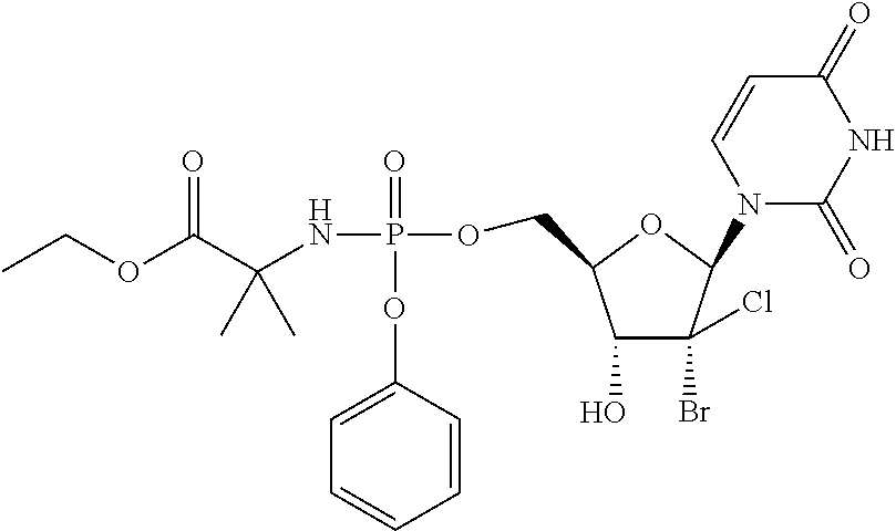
CCOC(C(NP(=O)(OC1=CC=CC=C1)OCC1C(O)C(Br)(Cl)C(N2C(=O)NC(=O)C=C2)O1)(C)C)=O
